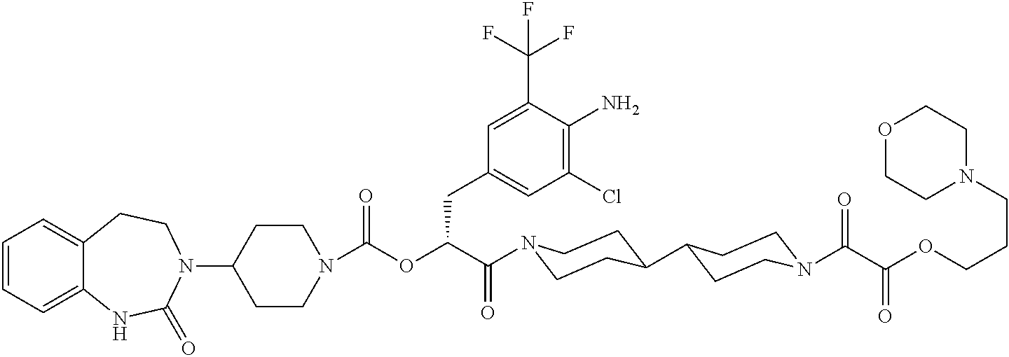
C1(N2CCC3=CC=CC=C3NC2=O)CCN(C(OC(C(=O)N2CCC(C3CCN(C(C(OCCCN4CCOCC4)=O)=O)CC3)CC2)CC2=CC(Cl)=C(N)C(C(F)(F)F)=C2)=O)CC1
